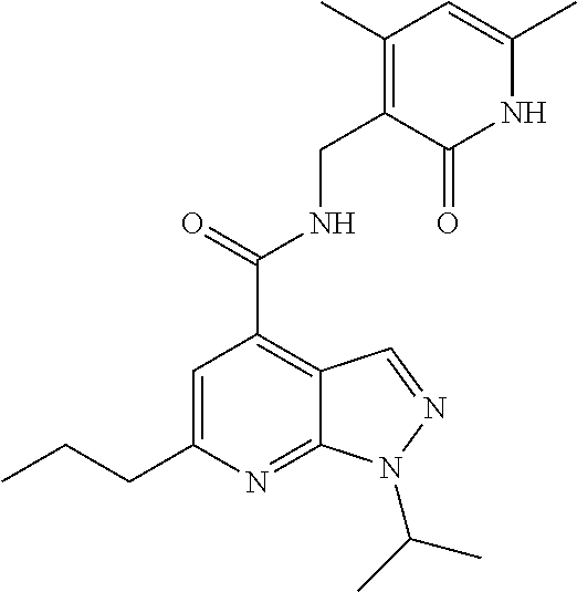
CCCC1=CC(C(=O)NCC2=C(C)C=C(C)NC2=O)=C2C(=N1)N(C(C)C)N=C2
